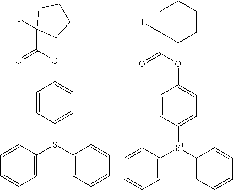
C1=CC([S+](C2=CC=CC=C2)C2=CC=CC=C2)=CC=C1OC(=O)C1(I)CCCC1.C1=CC([S+](C2=CC=CC=C2)C2=CC=CC=C2)=CC=C1OC(=O)C1(I)CCCCC1
